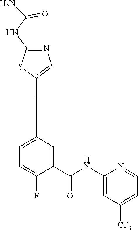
C1=C(C#CC2=CN=C(NC(N)=O)S2)C=C(C(NC2=CC([CF3])=CC=N2)=O)C(F)=C1
